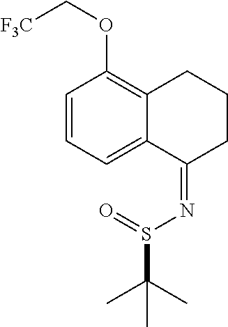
C1=CC=C2C(=C1OC[F3C])CCCC2=NS(C(C)(C)C)=O
